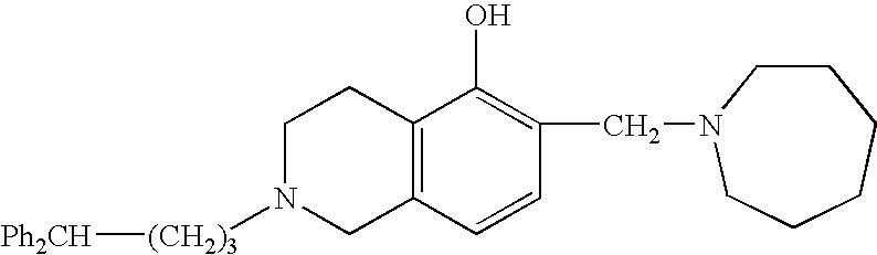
[Ph2CH][(CH2)3]N1CC2=C(CC1)C(O)=C(CN1CCCCCC1)C=C2
